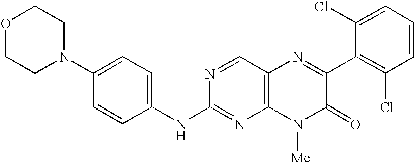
O1CCN(C2=CC=C(NC3=NC4=C(C=N3)N=C(C3=C(Cl)C=CC=C3Cl)C(=O)N4[Me])C=C2)CC1
